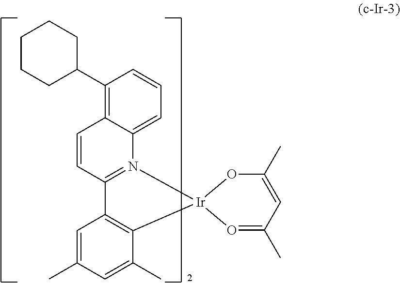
C1(C2CCCCC2)=C2C(=CC=C1)N1=C(C=C2)C2=C(C(C)=CC(C)=C2)[Ir]12OC(C)=CC(C)=O2
